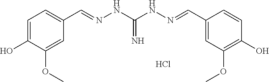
C1=C(O)C(OC)=CC(C=NNC(NN=CC2=CC(OC)=C(O)C=C2)=N)=C1.Cl
